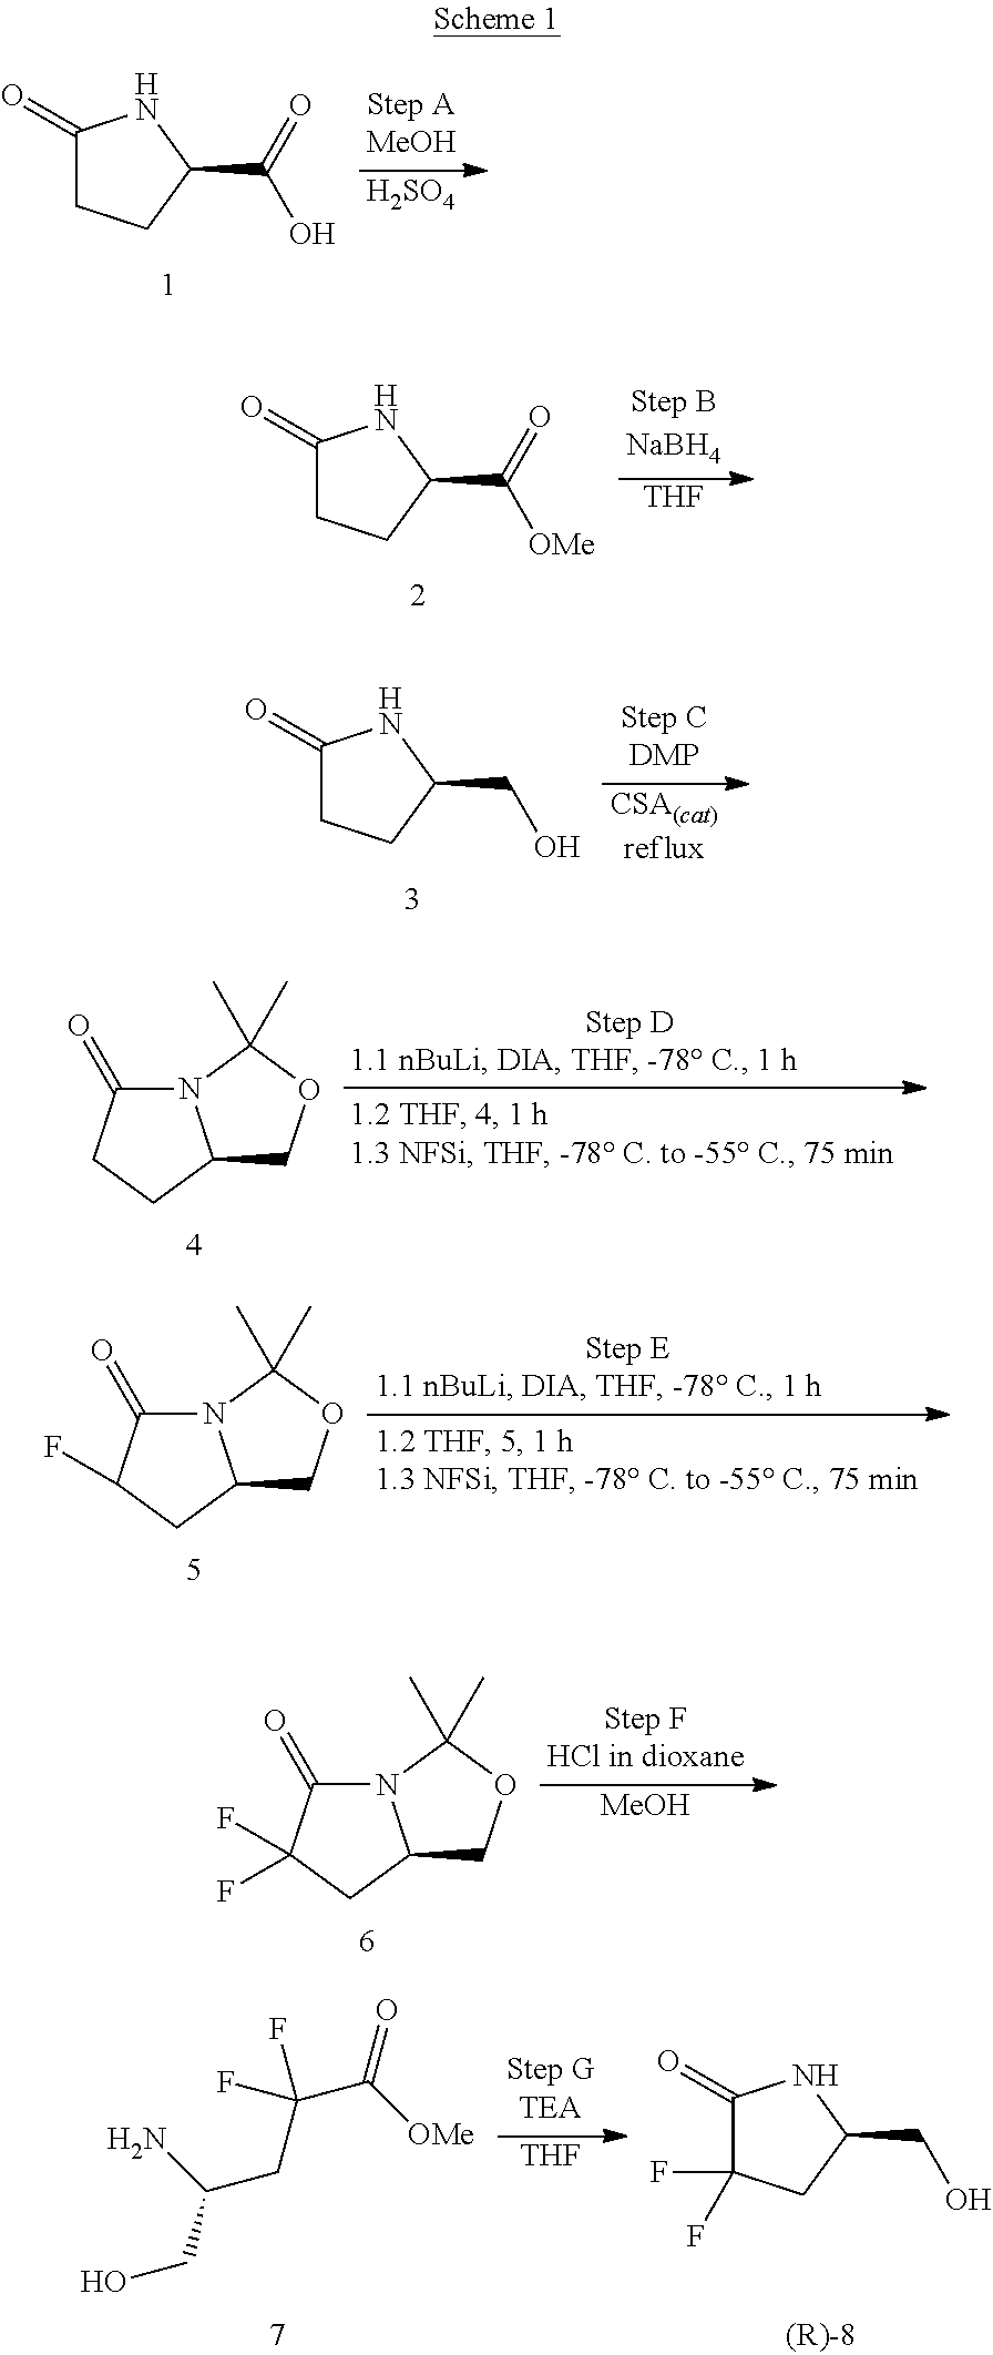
C1(=O)CCC(C(=O)O)N1.[H2SO4].C1(=O)CCC(C(=O)[OMe])N1.[THF].C1(=O)CCC(CO)N1.[CSA(cat)reflux].N12C(=O)CCC1COC2(C)C.N12C(=O)C(F)CC1COC2(C)C.N12C(=O)C(F)(F)CC1COC2(C)C.[MeOH].OCC(CC(C(=O)[OMe])(F)F)N.[THF].C1(=O)C(F)(F)CC(CO)N1
